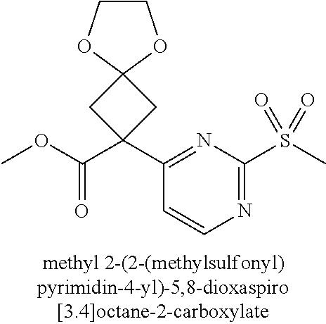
COC(C1(C2=NC(S(C)(=O)=O)=NC=C2)CC2(C1)OCCO2)=O
